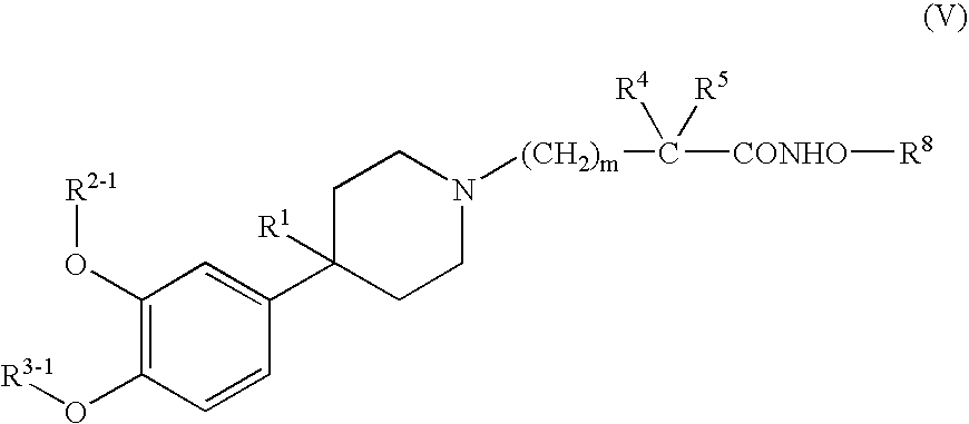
C1CN([(CH2)m]C([CONHO][R8])([R4])[R5])CCC1(C1=CC(O[R2-1])=C(O[R3-1])C=C1)[R1]
